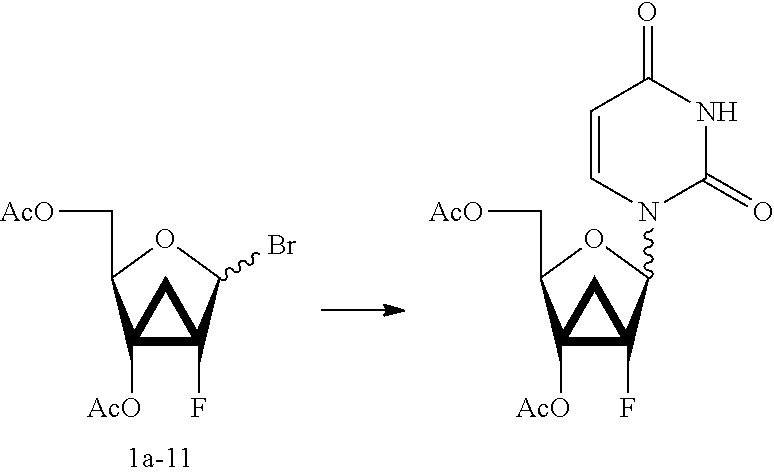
C12([AcO])C(F)(C(N3C(=O)NC(=O)C=C3)OC1C[AcO])C2.C12([AcO])C(F)(C(Br)OC1C[AcO])C2
